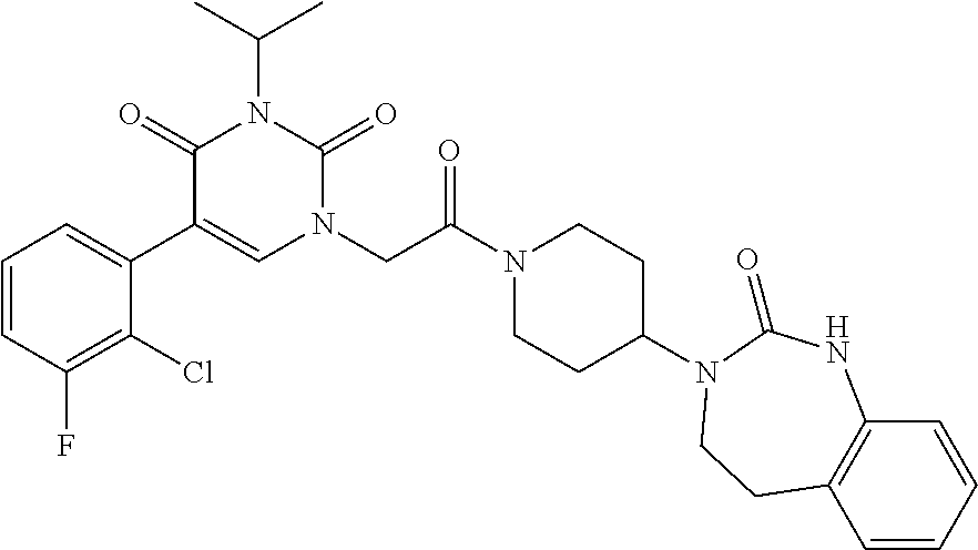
C1=CC(F)=C(Cl)C(C2=CN(CC(N3CCC(N4C(=O)NC5=C(C=CC=C5)CC4)CC3)=O)C(=O)N(C(C)C)C2=O)=C1
